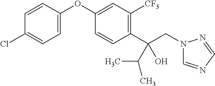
C1=CC(OC2=CC([CF3])=C(C(CN3C=NC=N3)(C(C)C)O)C=C2)=CC=C1Cl
